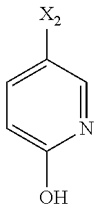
C1=C([X2])C=NC(O)=C1
